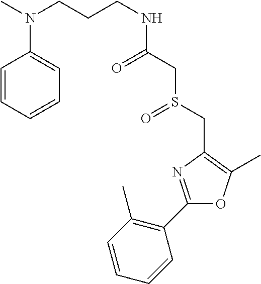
C(CCNC(CS(CC1=C(C)OC(C2=C(C)C=CC=C2)=N1)=O)=O)N(C)C1=CC=CC=C1
